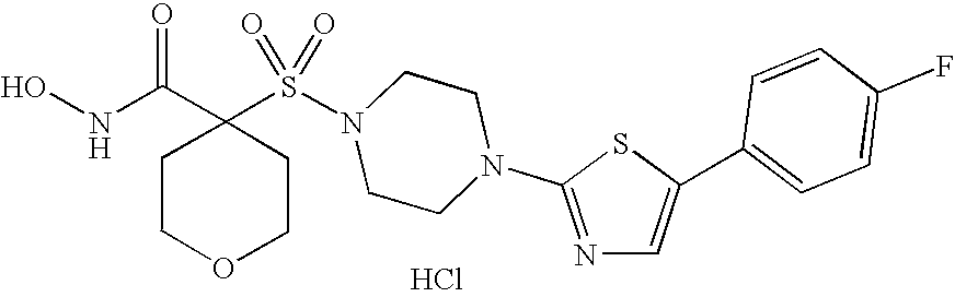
C1(S(N2CCN(C3=NC=C(C4=CC=C(F)C=C4)S3)CC2)(=O)=O)(C(NO)=O)CCOCC1.Cl
